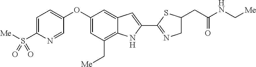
C1=C(S([Me])(=O)=O)N=CC(OC2=CC(C[Me])=C3C(=C2)C=C(C2=NCC(CC(NC[Me])=O)S2)N3)=C1
